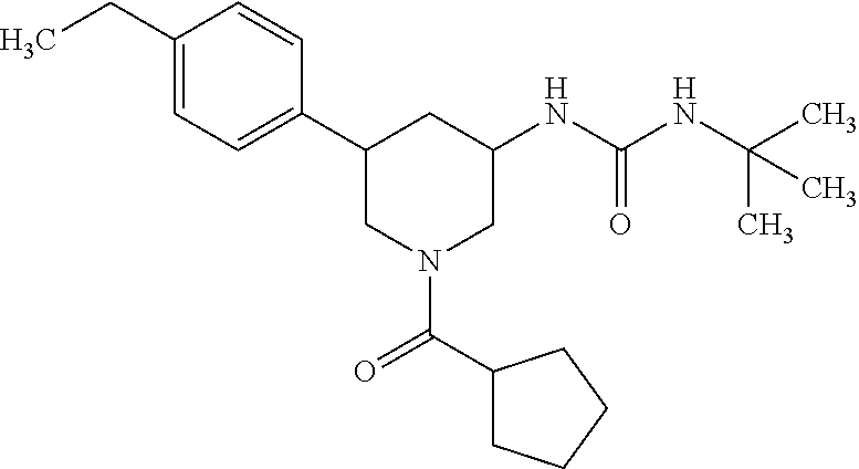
C1(CC)=CC=C(C2CN(C(C3CCCC3)=O)CC(NC(NC(C)(C)C)=O)C2)C=C1
